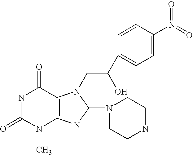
C1(=O)N(C)C2=C(C(=O)N1)N(CC(O)C1=CC=C(N(=O)=O)C=C1)C(N1CCNCC1)N2
